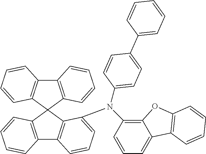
C12=C(C3(C4=C1C=CC=C4N(C1=C4C(=CC=C1)C1=C(O4)C=CC=C1)C1=CC=C(C4=CC=CC=C4)C=C1)C1=C(C4=C3C=CC=C4)C=CC=C1)C=CC=C2
